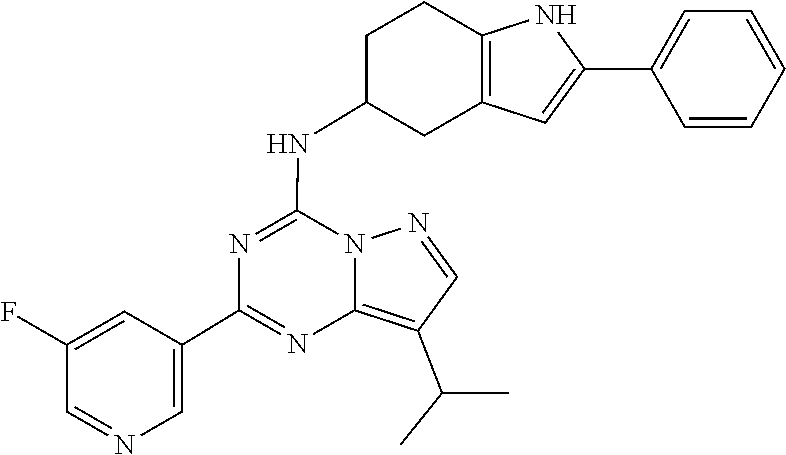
C1(C(C)C)=C2N(N=C1)C(NC1CCC3=C(C=C(C4=CC=CC=C4)N3)C1)=NC(C1=CN=CC(F)=C1)=N2
